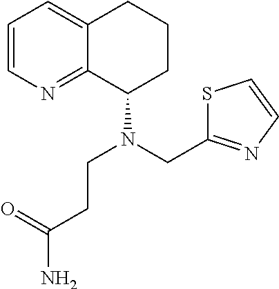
C1=CN=C2C(=C1)CCCC2N(CCC(=O)N)CC1=NC=CS1
